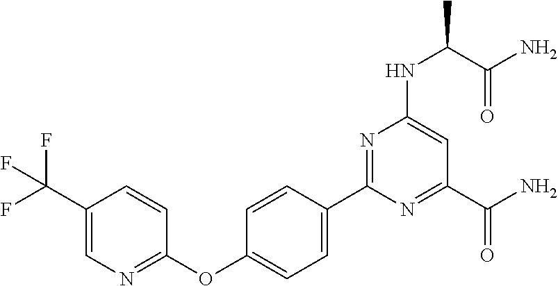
C1=CC(C2=NC(NC(C)C(=O)N)=CC(C(N)=O)=N2)=CC=C1OC1=NC=C(C(F)(F)F)C=C1
